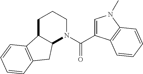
C1C2C(N(C(=O)C3=CN(C)C4=C3C=CC=C4)CC1)CC1=C2C=CC=C1
